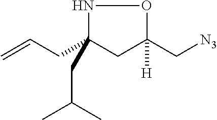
C=CCC1(CC(C)C)CC(C[N3])([H])ON1
